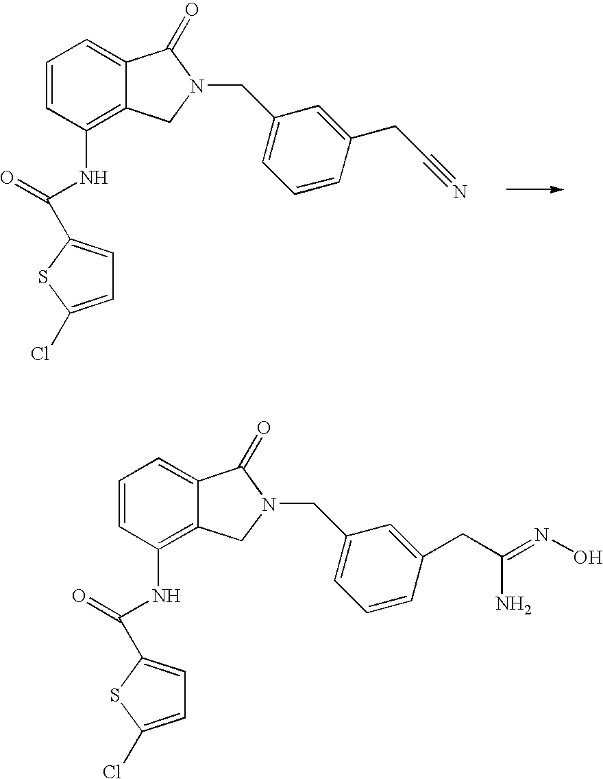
C1=CC(NC(C2=CC=C(Cl)S2)=O)=C2C(=C1)C(=O)N(CC1=CC=CC(CC#N)=C1)C2.C1=CC(NC(C2=CC=C(Cl)S2)=O)=C2C(=C1)C(=O)N(CC1=CC=CC(CC(=NO)N)=C1)C2
